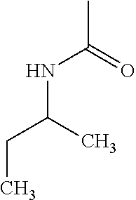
C(NC(C)=O)(CC)C
